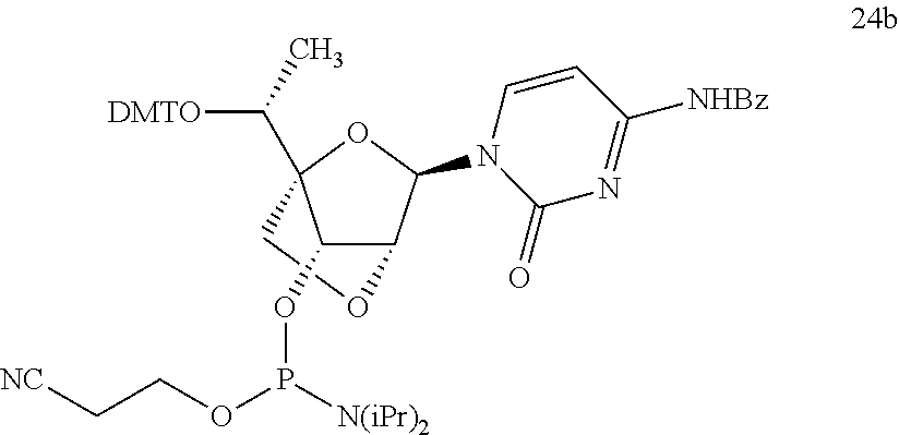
C1(OP(OCC[NC])[N(iPr)2])C2C(N3C(=O)N=C([NHBz])C=C3)OC1(C([DMTO])C)CO2
